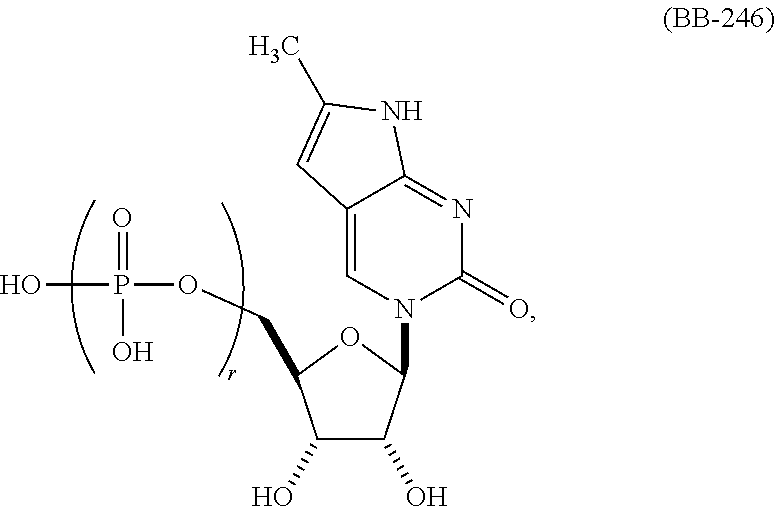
OP(=O)(O)OCC1C(O)C(O)C(N2C(=O)N=C3C(=C2)C=C(C)N3)O1
